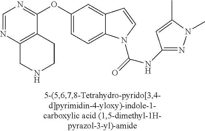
O(C1=CC=C2C(=C1)C=CN2C(=O)NC1=NN(C)C(C)=C1)C1=NC=NC2=C1CCNC2
